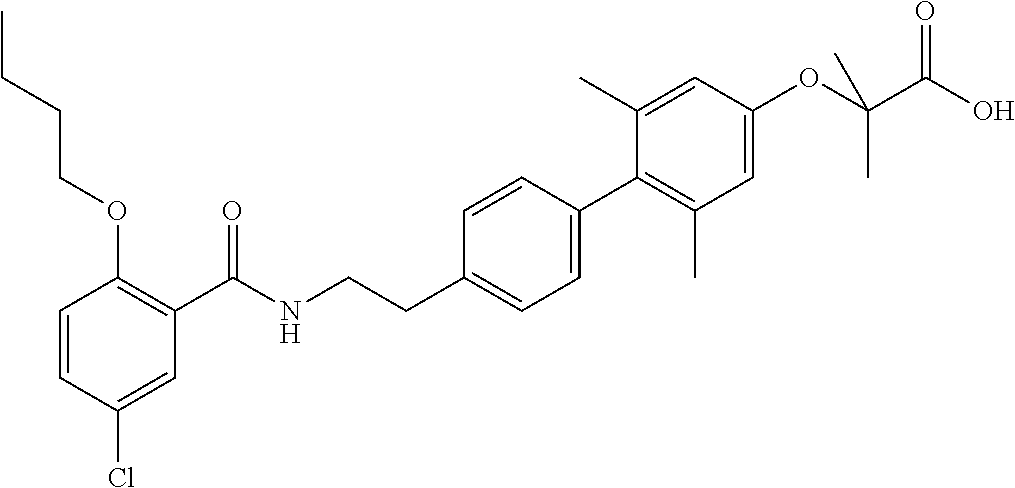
C1=CC(Cl)=CC(C(NCCC2=CC=C(C3=C(C)C=C(OC(C(O)=O)(C)C)C=C3C)C=C2)=O)=C1OCCCC
